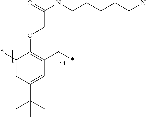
*C1=CC(C(C)(C)C)=CC(C*)=C1OCC(NCCCCCN)=O
